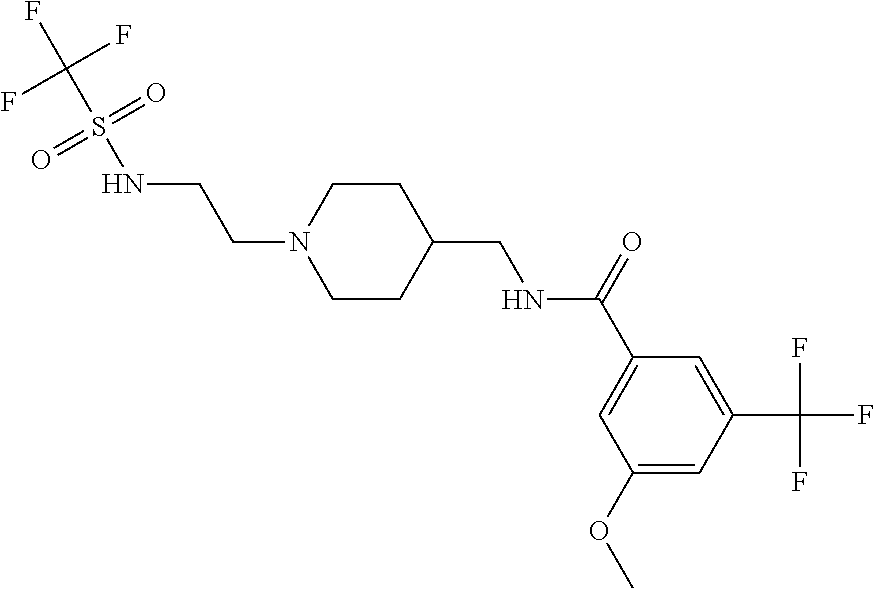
C1(OC)=CC(C(F)(F)F)=CC(C(=O)NCC2CCN(CCNS(C(F)(F)F)(=O)=O)CC2)=C1
